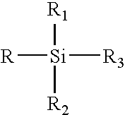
[R][Si]([R1])([R2])[R3]
